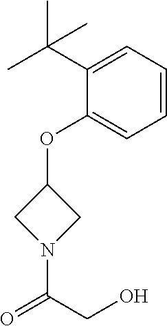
C1(OC2CN(C(CO)=O)C2)=CC=CC=C1C(C)(C)C
